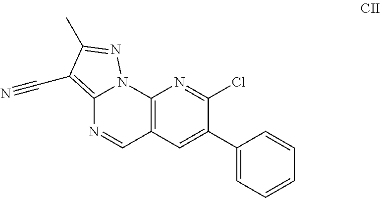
C12=C(C#N)C(C)=NN1C1=C(C=N2)C=C(C2=CC=CC=C2)C(Cl)=N1
